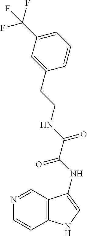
C1=CC=C(C(F)(F)F)C=C1CCNC(C(NC1=CNC2=C1C=NC=C2)=O)=O
